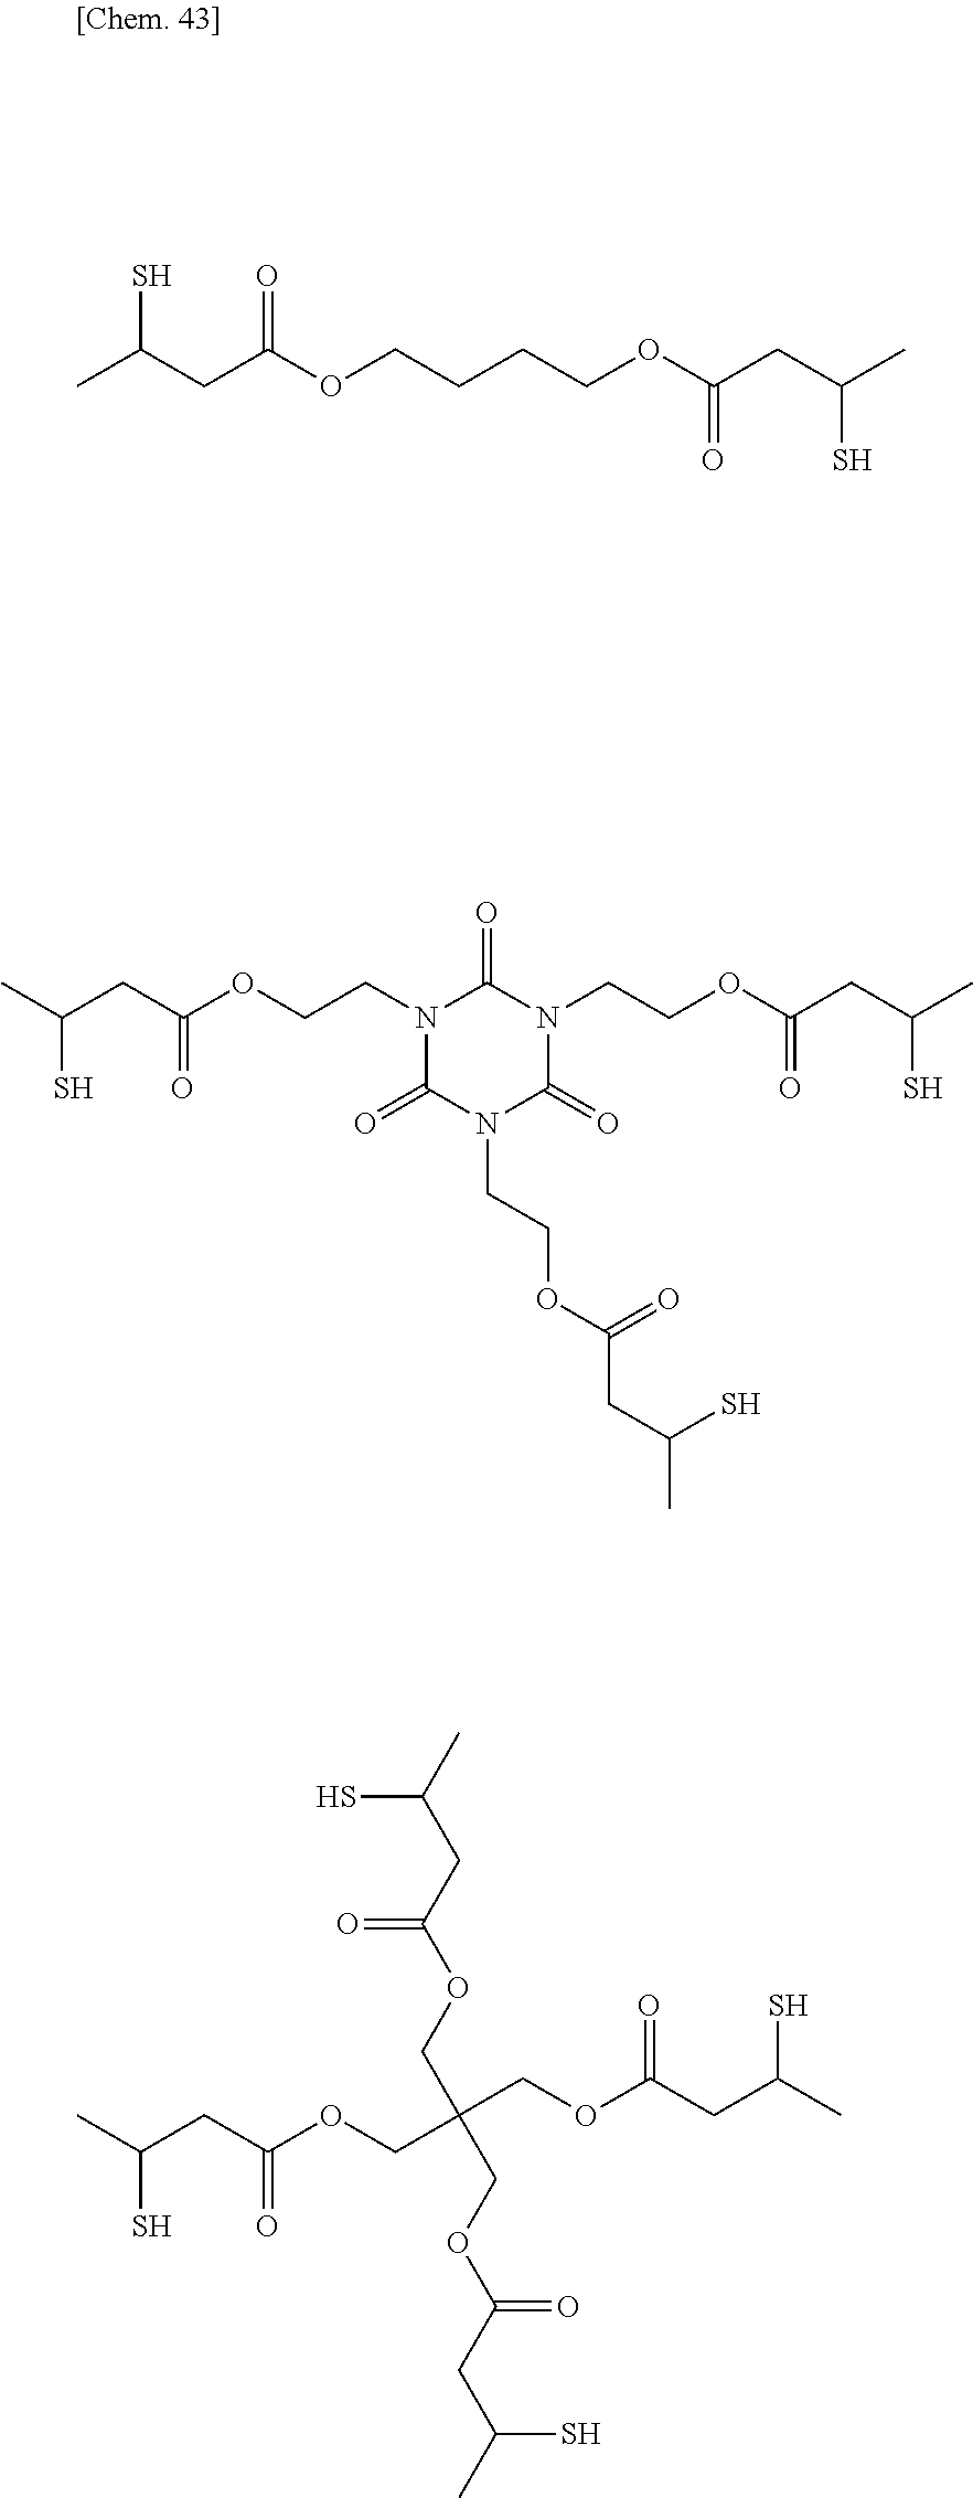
CC(CC(OCCCCOC(CC(C)S)=O)=O)S.C(OCCN1C(=O)N(CCOC(CC(C)S)=O)C(=O)N(CCOC(CC(C)S)=O)C1=O)(CC(C)S)=O.C(OCC(COC(CC(C)S)=O)(COC(CC(C)S)=O)COC(CC(C)S)=O)(CC(C)S)=O
